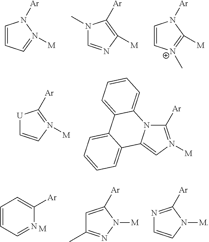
C1=CC=N([M])N1[Ar].N1(C)C=NC([M])=C1[Ar].C1=C[N+](C)=C([M])N1[Ar].[U]1C=CN([M])=C1[Ar].C1([Ar])=N([M])C=C2N1C1=CC=CC=C1C1=CC=CC=C21.C1=CC=NC([Ar])=C1.[M].C1=C([Ar])N([M])N=C1C.N1=C([Ar])N([M])C=C1
